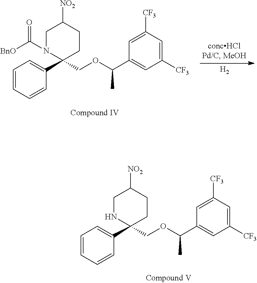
[H2].C1(COC(C2=CC([CF3])=CC([CF3])=C2)C)(C2=CC=CC=C2)CCC([NO2])CN1C([BnO])=O.C1(COC(C2=CC([CF3])=CC([CF3])=C2)C)(C2=CC=CC=C2)CCC([NO2])CN1
